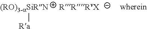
[(RO)3-aSiRN][Ra]
